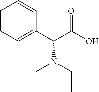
C1=CC=C(C(N(C)CC)C(=O)O)C=C1
